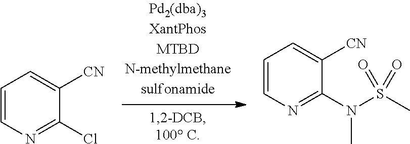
C1=CN=C(Cl)C([CN])=C1.C1=CN=C(N(S(C)(=O)=O)C)C([CN])=C1
